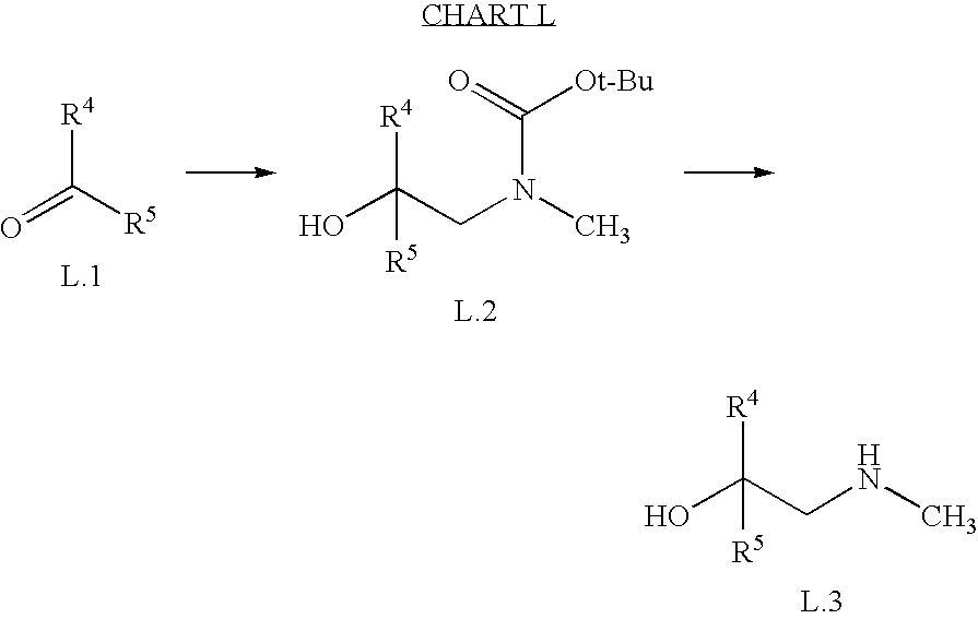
[R4]C(=O)[R5].[R4]C(CN(C(=O)[Ot-Bu])C)([R5])O.[R4]C(CNC)([R5])O
